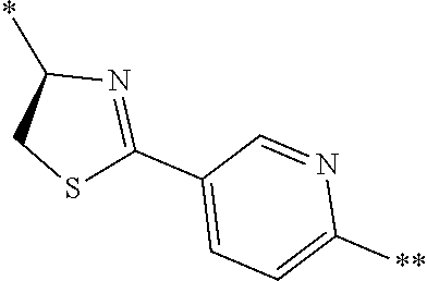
C1(*)CSC(C2=CC=C([**])N=C2)=N1
